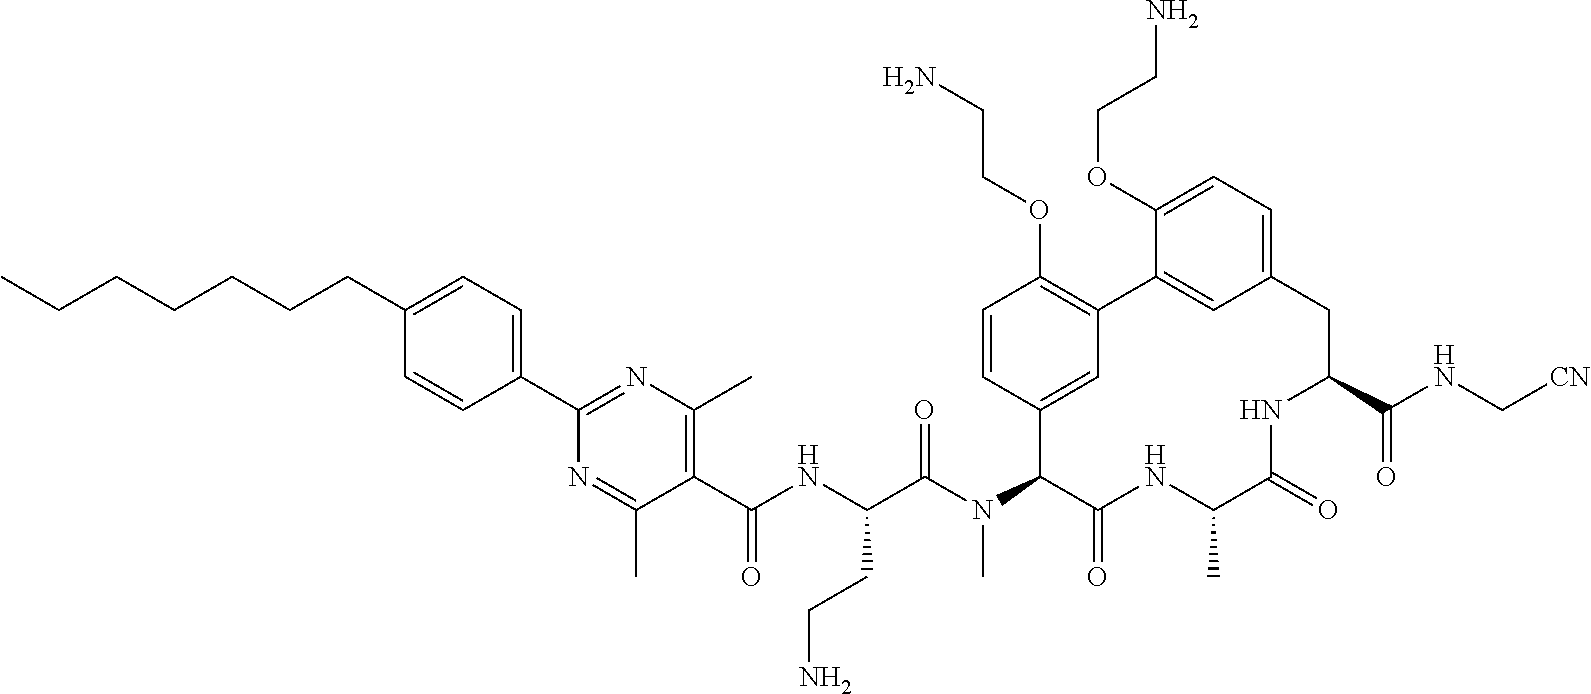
C1(C(NC(C(N(C2C(=O)NC(C)C(=O)NC(C(NC[CN])=O)CC3=CC=C(OCCN)C(=C3)C3=C(OCCN)C=CC2=C3)C)=O)CCN)=O)=C(C)N=C(C2=CC=C(CCCCCCC)C=C2)N=C1C
